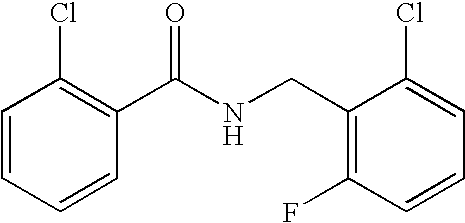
C1=CC=CC(C(=O)NCC2=C(F)C=CC=C2Cl)=C1Cl
